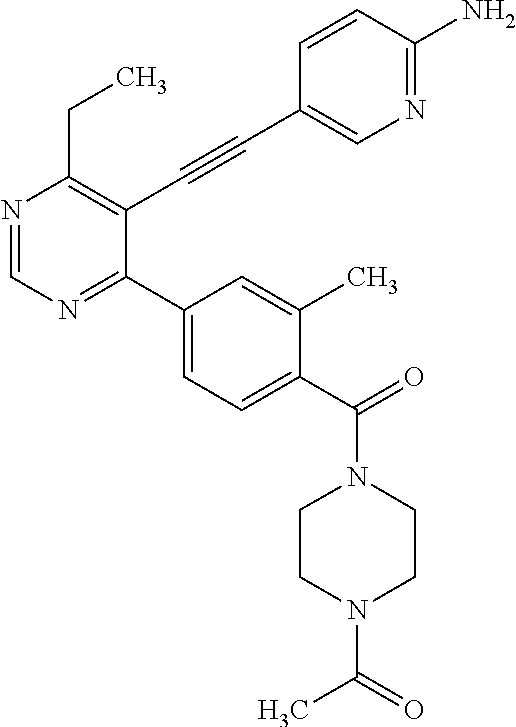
N1=CN=C(C2=CC=C(C(=O)N3CCN(C(=O)C)CC3)C(C)=C2)C(C#CC2=CN=C(N)C=C2)=C1CC
